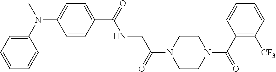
C1(N(C2=CC=C(C(=O)NCC(N3CCN(C(C4=C([CF3])C=CC=C4)=O)CC3)=O)C=C2)C)=CC=CC=C1
